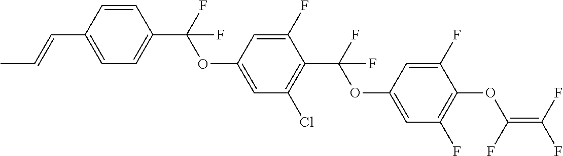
C(C1=CC=C(C(F)(OC2=CC(Cl)=C(C(OC3=CC(F)=C(OC(=C(F)F)F)C(F)=C3)(F)F)C(F)=C2)F)C=C1)=CC
